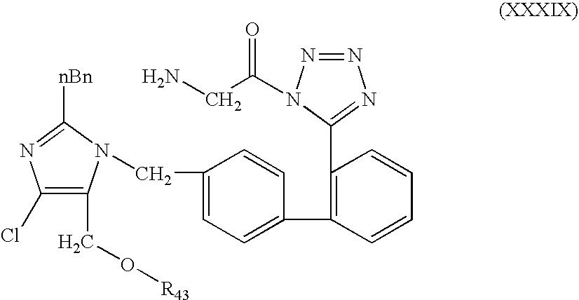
C1(Cl)=C(CO[R43])N(CC2=CC=C(C3=C(C4=NN=NN4C(CN)=O)C=CC=C3)C=C2)C([nBn])=N1
